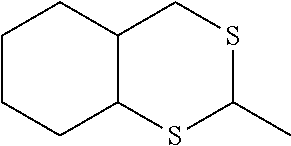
C12C(SC(C)SC1)CCCC2
